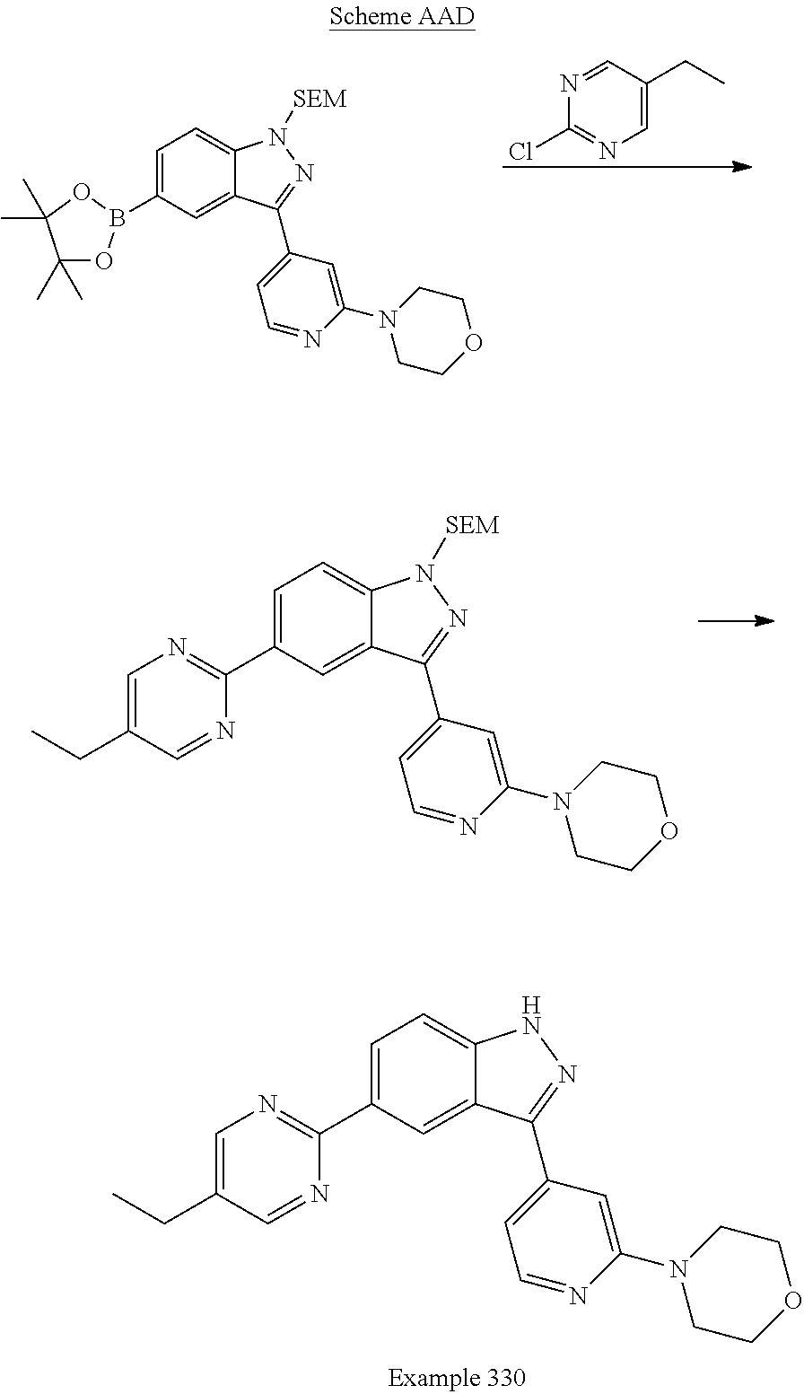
C1=C(C2=NC=C(CC)C=N2)C=C2C(=C1)NN=C2C1=CC=NC(N2CCOCC2)=C1.N1=CC(CC)=CN=C1Cl.C1=C(B2OC(C)(C)C(C)(C)O2)C=C2C(=C1)N([SEM])N=C2C1=CC=NC(N2CCOCC2)=C1.C1=C(C2=NC=C(CC)C=N2)C=C2C(=C1)N([SEM])N=C2C1=CC=NC(N2CCOCC2)=C1
